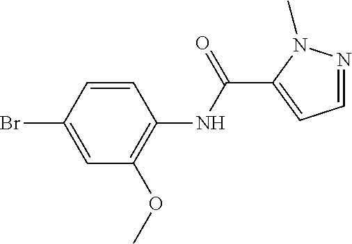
C1(Br)=CC(OC)=C(NC(C2=CC=NN2C)=O)C=C1
